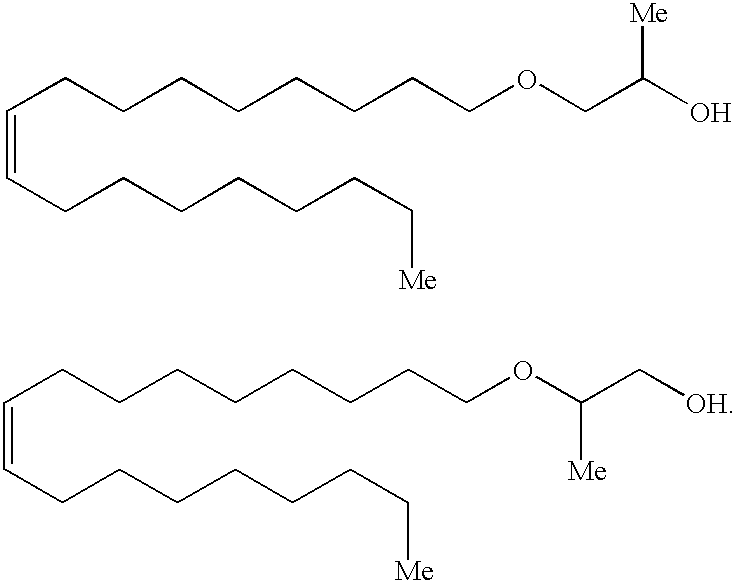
C(=CCCCCCCC[Me])CCCCCCCCOCC([Me])O.C(=CCCCCCCC[Me])CCCCCCCCOC(C[OH])[Me]
